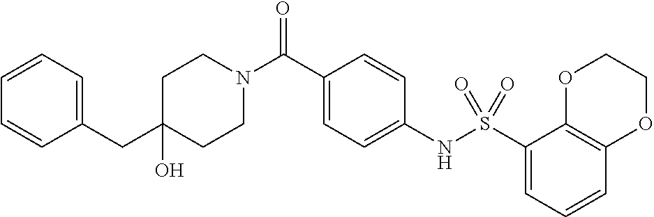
C1(O)(CC2=CC=CC=C2)CCN(C(C2=CC=C(NS(C3=CC=CC4=C3OCCO4)(=O)=O)C=C2)=O)CC1
